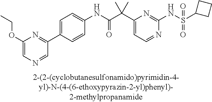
N1=CC=C(C(C(NC2=CC=C(C3=NC(OCC)=CN=C3)C=C2)=O)(C)C)N=C1NS(=O)(=O)C1CCC1
